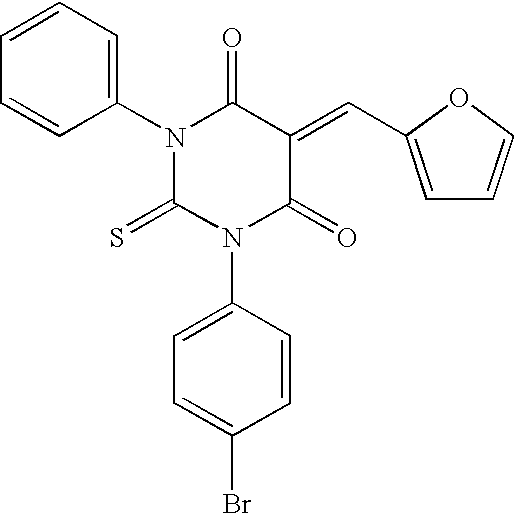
N1(C2=CC=CC=C2)C(=S)N(C2=CC=C(Br)C=C2)C(=O)C(=CC2=CC=CO2)C1=O
